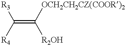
C(=C([R2OH])[OCH2CH2CZ(COOR)2])([R4])[R3]
